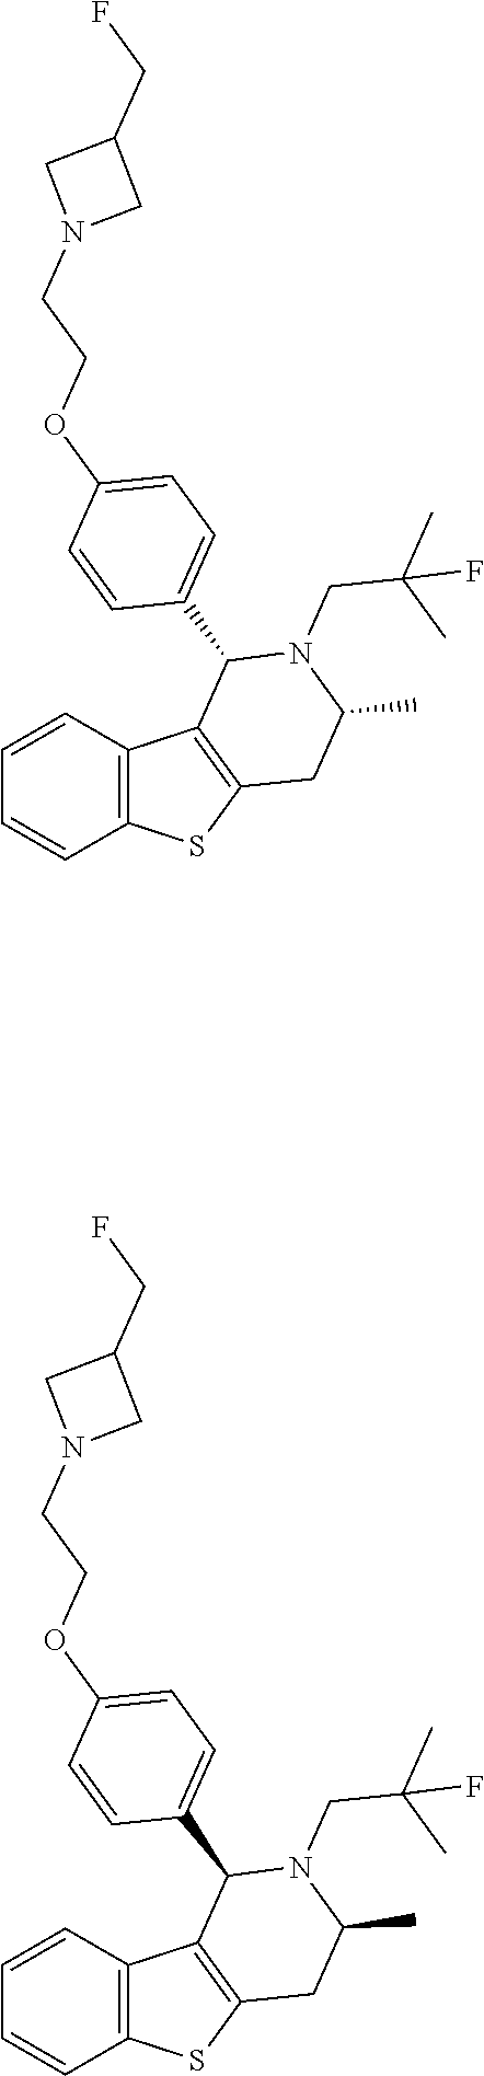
C12=C(SC3=C1C(C1=CC=C(OCCN4CC(CF)C4)C=C1)N(CC(C)(C)F)C(C)C3)C=CC=C2.C12=C(SC3=C1C(C1=CC=C(OCCN4CC(CF)C4)C=C1)N(CC(C)(C)F)C(C)C3)C=CC=C2
